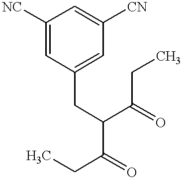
CCC(C(CC1=CC([CN])=CC([NC])=C1)C(CC)=O)=O
